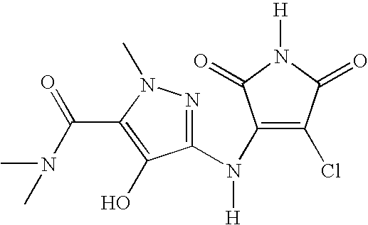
N(C1=C(Cl)C(=O)N([H])C1=O)([H])C1=NN(C)C(C(N(C)C)=O)=C1O
